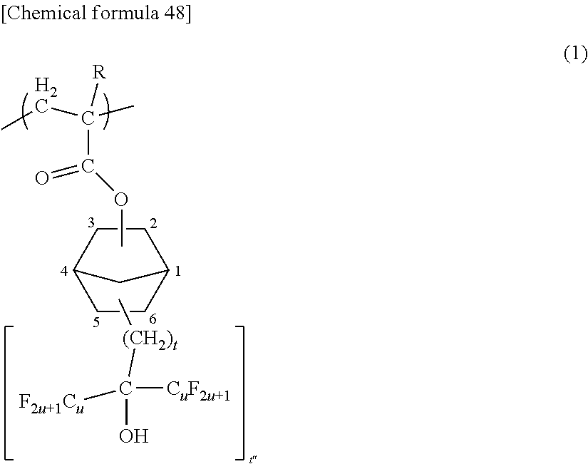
C1CC2CC1CC2.C(C(=O)OC)([R])(CC)C.[(CH2)t](C)C([CuF2u+1])(O)[F2u+1Cu]
